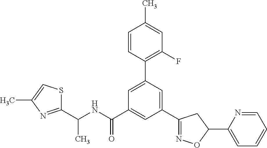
C1(C(NC(=O)C2=CC(C3=NOC(C4=CC=CC=N4)C3)=CC(C3=C(F)C=C(C)C=C3)=C2)C)=NC(C)=CS1
